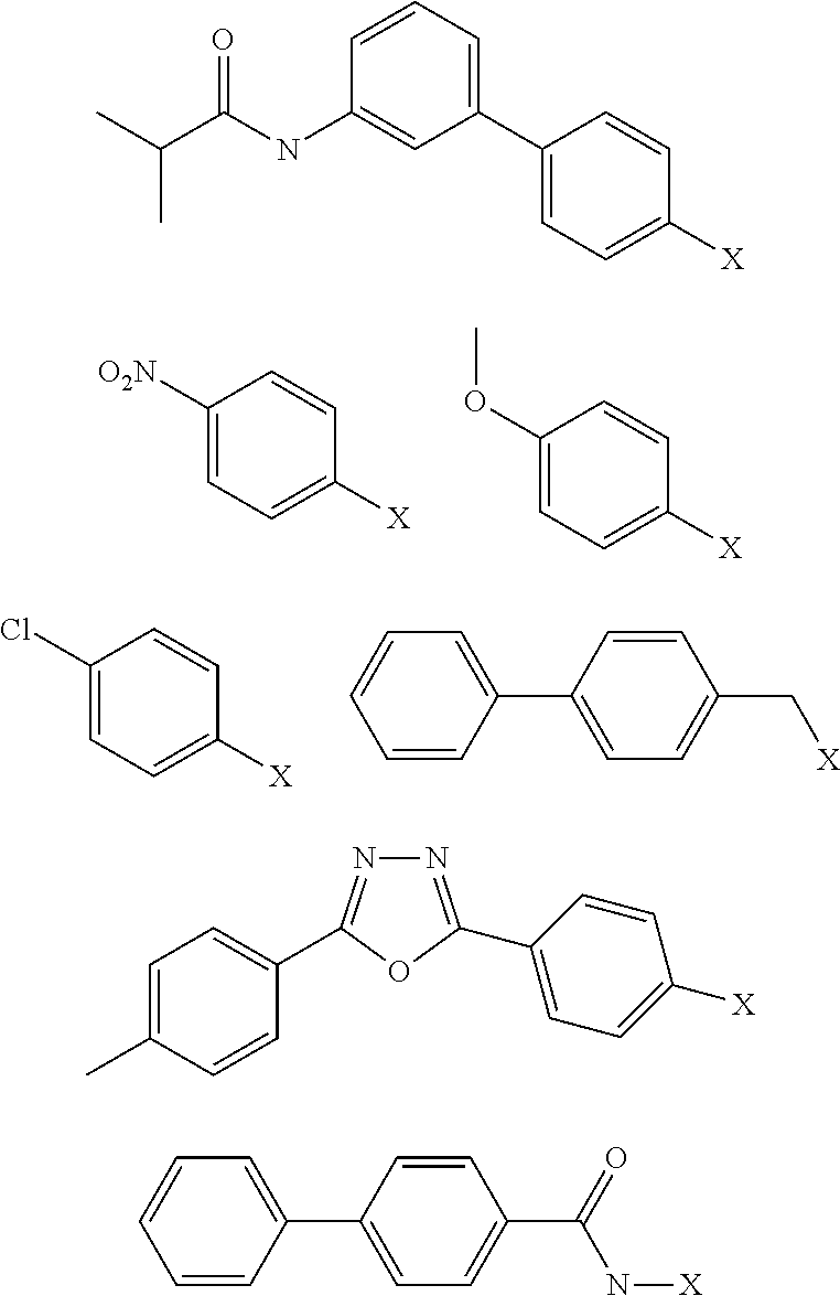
C1([O2N])=CC=C([X])C=C1.C1(OC)=CC=C([X])C=C1.C1(Cl)=CC=C([X])C=C1.C1=CC(C2=CC=C(C[X])C=C2)=CC=C1.CC(C(NC1=CC(C2=CC=C([X])C=C2)=CC=C1)=O)C.C1=CC(C2=CC=C(C(N[X])=O)C=C2)=CC=C1.C1=C(C)C=CC(C2=NN=C(C3=CC=C([X])C=C3)O2)=C1
